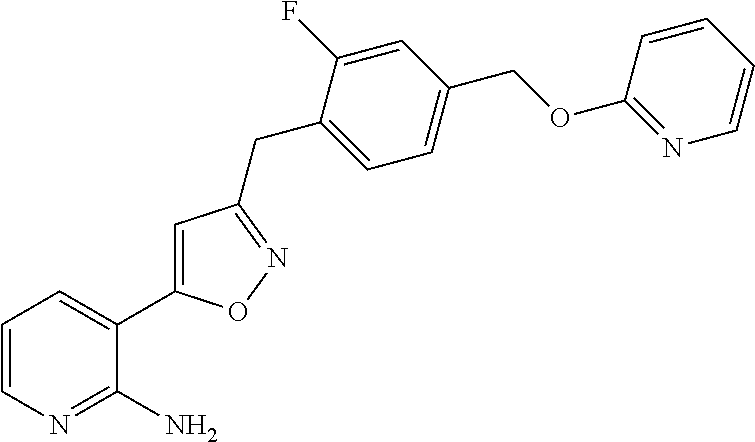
C1=CN=C(N)C(C2=CC(CC3=CC=C(COC4=NC=CC=C4)C=C3F)=NO2)=C1
